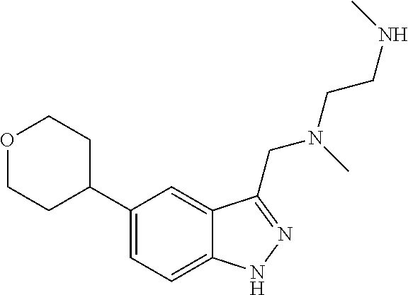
O1CCC(C2=CC=C3C(=C2)C(CN(C)CCNC)=NN3)CC1
